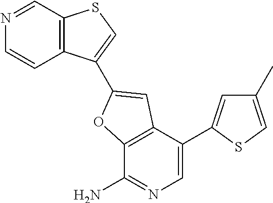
C12=C(C(C3=CC(C)=CS3)=CN=C1N)C=C(C1=CSC3=C1C=CN=C3)O2
